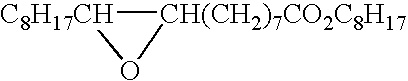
[C8H17CH]1[CH(CH2)7CO2C8H17]O1
